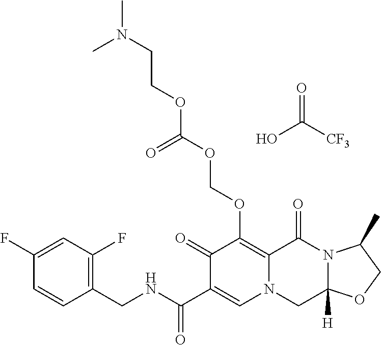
C1(CNC(C2=CN3C(=C(OCOC(OCCN(C)C)=O)C2=O)C(=O)N2C([H])(C3)OCC2C)=O)=C(F)C=C(F)C=C1.O=C([CF3])O
